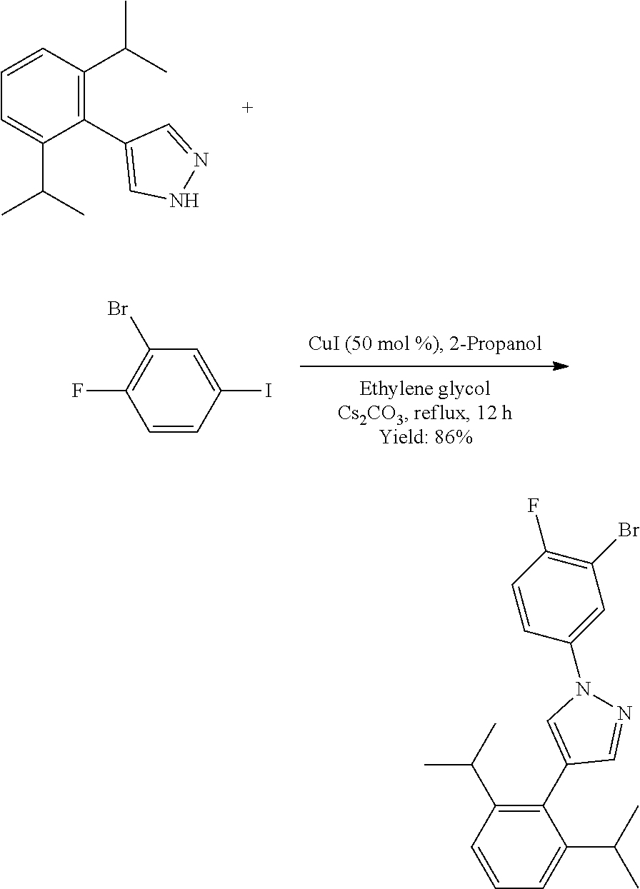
C1=CC(I)=CC(Br)=C1F.C1=C(C(C)C)C(C2=CNN=C2)=C(C(C)C)C=C1.C1(C2=CN(C3=CC(Br)=C(F)C=C3)N=C2)=C(C(C)C)C=CC=C1C(C)C
